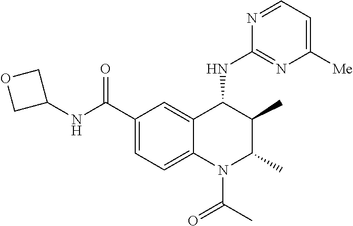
C12=CC(C(NC3COC3)=O)=CC=C1N(C(C)=O)C(C)C(C)C2NC1=NC([Me])=CC=N1
